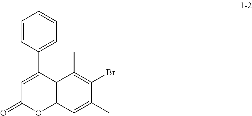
O1C2=C(C(C)=C(Br)C(C)=C2)C(C2=CC=CC=C2)=CC1=O
